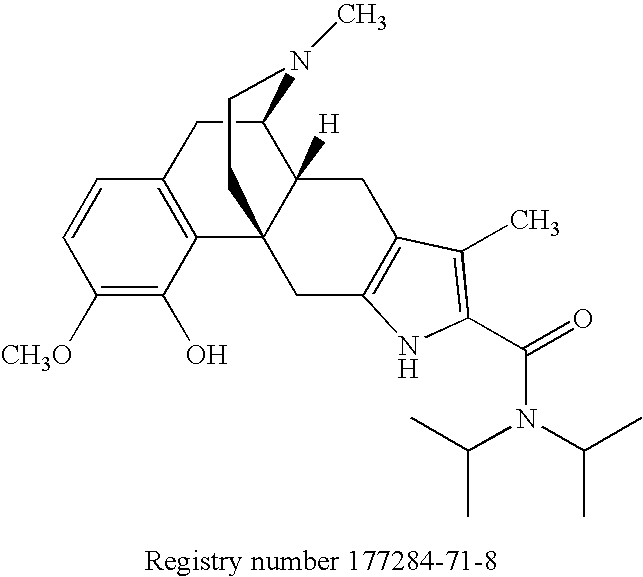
C12=C(CC3C4([H])C1(CC1=C(C4)C(C)=C(C(=O)N(C(C)C)C(C)C)N1)CCN3C)C=CC([CH3O])=C2O
